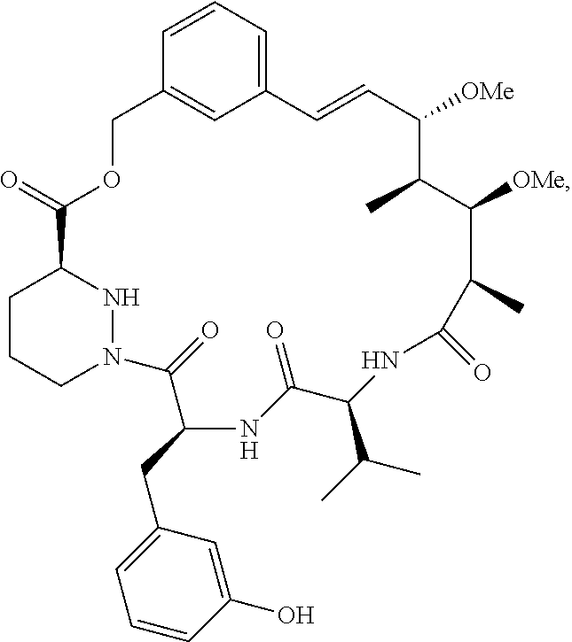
C1CCN2NC1C(=O)OCC1=CC(=CC=C1)C=CC([OMe])C(C)C([OMe])C(C)C(=O)NC(C(C)C)C(=O)NC(CC1=CC=CC(O)=C1)C2=O
